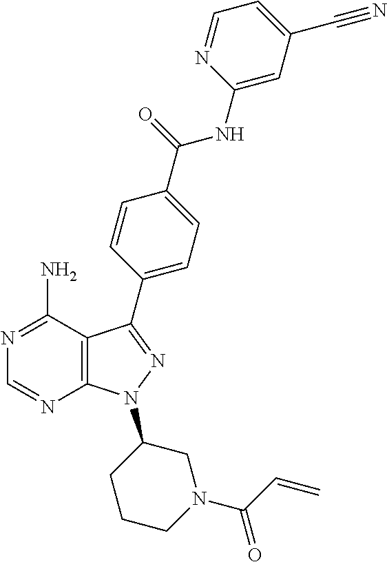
C1=NC2=C(C(N)=N1)C(C1=CC=C(C(=O)NC3=CC(C#N)=CC=N3)C=C1)=NN2C1CCCN(C(C=C)=O)C1
